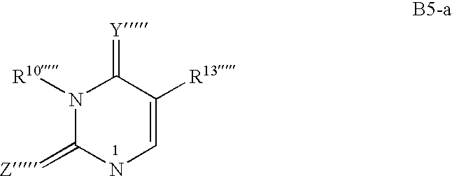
C1=C([R13])C(=[Y])N([R10])C(=[Z])N1
